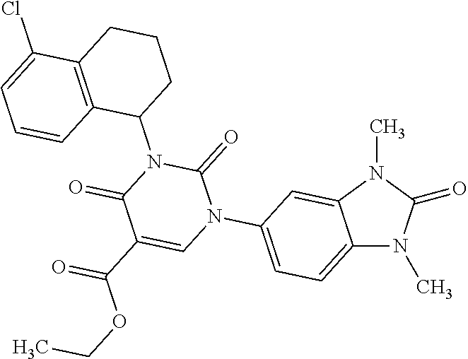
C12=CC=C(N3C=C(C(OCC)=O)C(=O)N(C4CCCC5=C4C=CC=C5Cl)C3=O)C=C1N(C)C(=O)N2C
